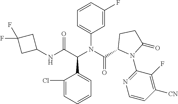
C1(N(C(C2N(C3=NC=CC([CN])=C3F)C(=O)CC2)=O)C(C(NC2CC(F)(F)C2)=O)C2=CC=CC=C2Cl)=CC=CC(F)=C1
